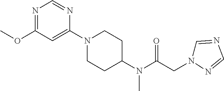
N1=C(OC)C=C(N2CCC(N(C(CN3C=NC=N3)=O)C)CC2)N=C1
